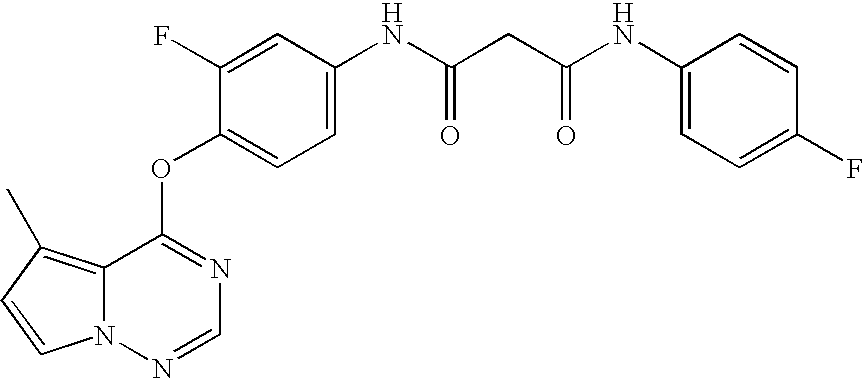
C1=C(F)C(OC2=NC=NN3C2=C(C)C=C3)=CC=C1NC(CC(NC1=CC=C(F)C=C1)=O)=O
